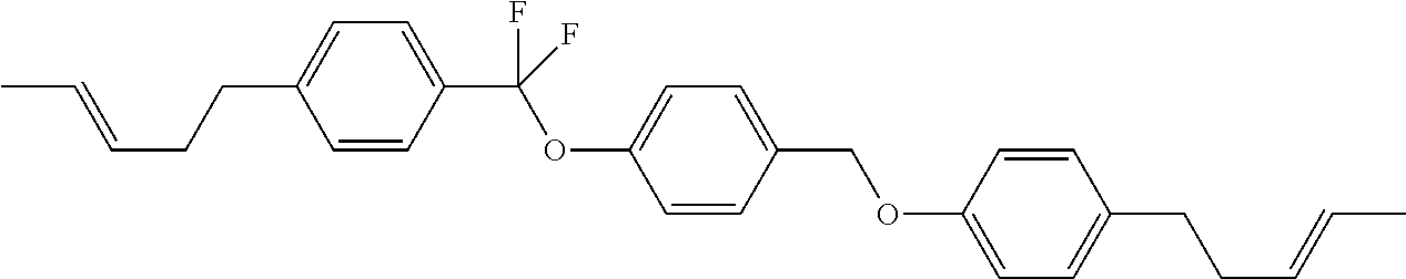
C(=CCCC1=CC=C(C(OC2=CC=C(COC3=CC=C(CCC=CC)C=C3)C=C2)(F)F)C=C1)C
